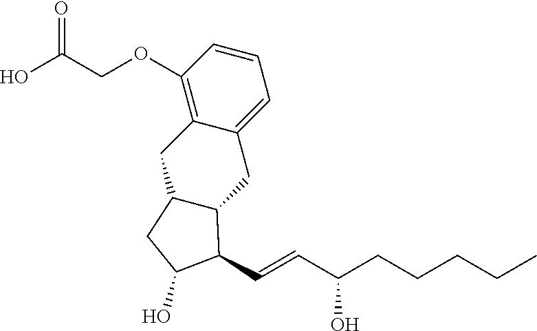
C1(OCC(=O)O)=C2C(=CC=C1)CC1C(C2)CC(O)C1C=CC(CCCCC)O
